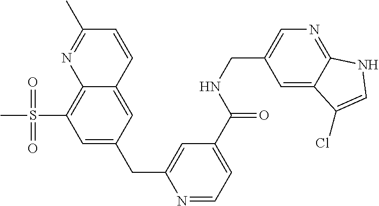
C12=C(S(C)(=O)=O)C=C(CC3=CC(C(NCC4=CN=C5C(=C4)C(Cl)=CN5)=O)=CC=N3)C=C1C=CC(C)=N2
